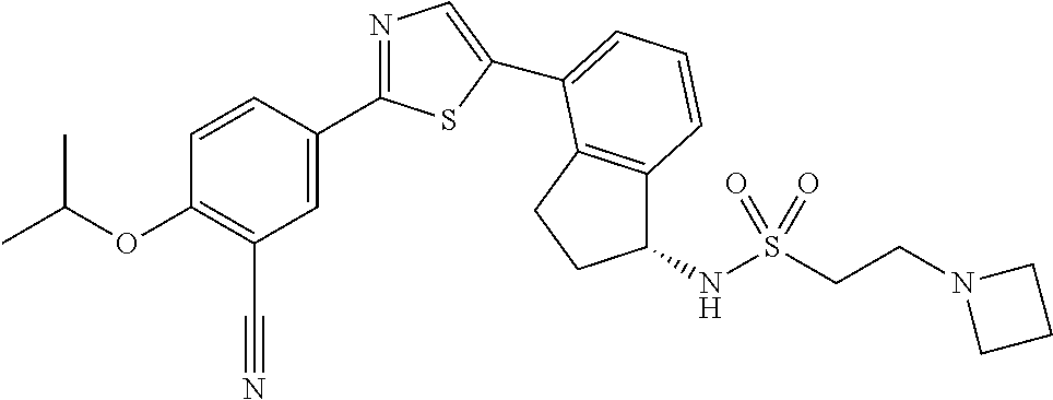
C1=CC(C2=NC=C(C3=CC=CC4=C3CCC4NS(CCN3CCC3)(=O)=O)S2)=CC(C#N)=C1OC(C)C
